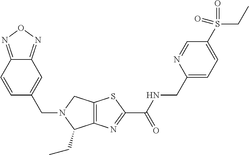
C12=C(N=C(C(NCC3=CC=C(S(CC)(=O)=O)C=N3)=O)S1)C(CC)N(CC1=CC3=NON=C3C=C1)C2
